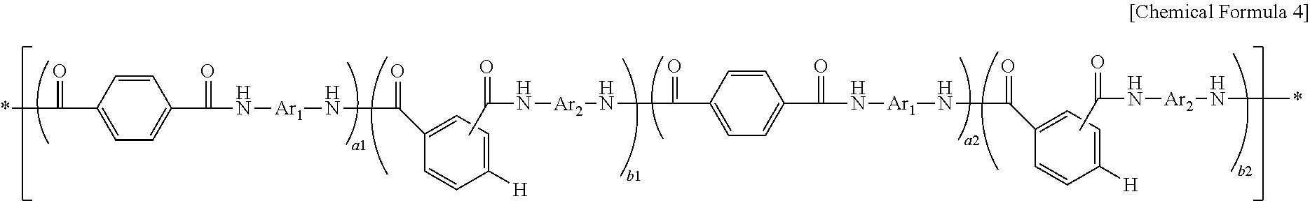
C1(C(N[Ar1]NC(C2=CC=C(C(*)=O)C=C2)=O)=O)=CC=C([H])C=C1.CC(N[Ar2]NC(C1=CC=C(C(N[Ar1]NC(C2=CC=C([H])C=C2)=O)=O)C=C1)=O)=O.CC(N[Ar2]N*)=O
